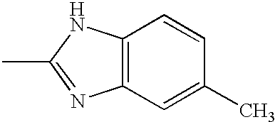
C12=C(C=C(C)C=C1)N=C(C)N2
